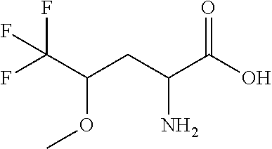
FC(C(CC(C(O)=O)N)OC)(F)F
